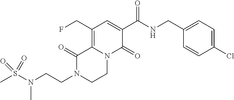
C12=C(CF)C=C(C(=O)NCC3=CC=C(Cl)C=C3)C(=O)N1CCN(CCN(S(C)(=O)=O)C)C2=O
